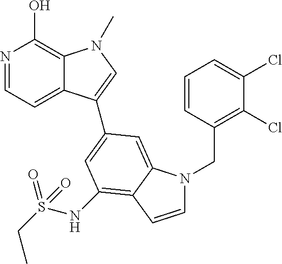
N1=CC=C2C(=C1O)N(C)C=C2C1=CC(NS(CC)(=O)=O)=C2C(=C1)N(CC1=C(Cl)C(Cl)=CC=C1)C=C2
